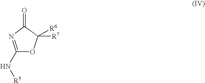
C1(N[R5])=NC(=O)C([R6])([R7])O1
